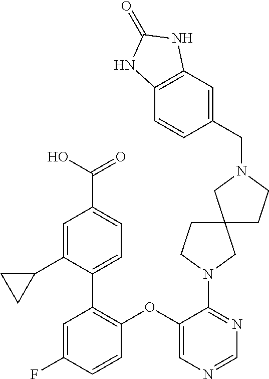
C1(N2CCC3(C2)CCN(CC2=CC4=C(C=C2)NC(=O)N4)C3)=NC=NC=C1OC1=C(C2=CC=C(C(=O)O)C=C2C2CC2)C=C(F)C=C1
